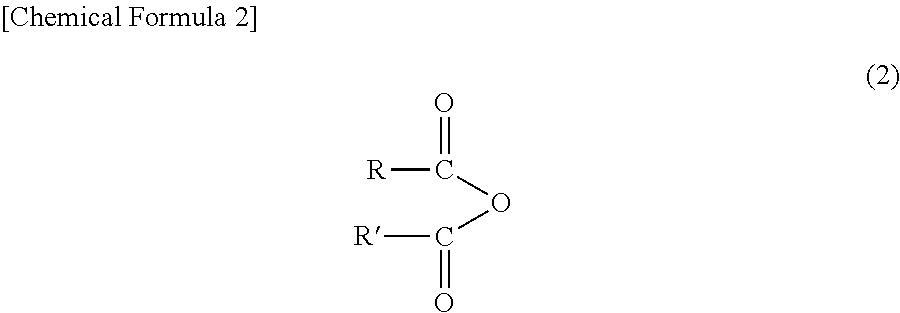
[R]C(=O)OC([R])=O
